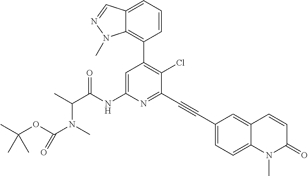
C1(C2=C(Cl)C(C#CC3=CC=C4C(=C3)C=CC(=O)N4C)=NC(NC(C(C)N(C)C(OC(C)(C)C)=O)=O)=C2)=C2C(=CC=C1)C=NN2C
